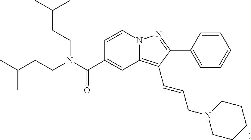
N12C(=C(C=CCN3CCCCC3)C(C3=CC=CC=C3)=N1)C=C(C(N(CCC(C)C)CCC(C)C)=O)C=C2
